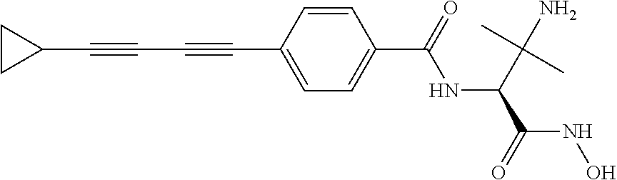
C1(C#CC#CC2=CC=C(C(NC(C(N)(C)C)C(NO)=O)=O)C=C2)CC1
